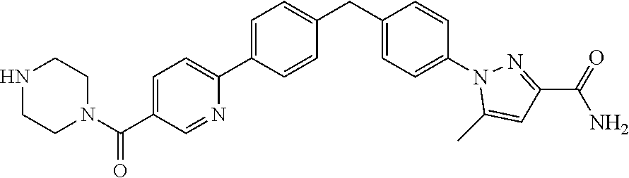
C1=C(C2=CC=C(C(N3CCNCC3)=O)C=N2)C=CC(CC2=CC=C(N3C(C)=CC(C(=O)N)=N3)C=C2)=C1
